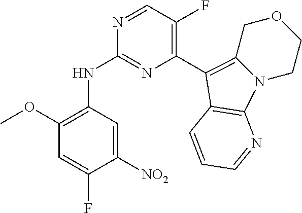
N12CCOCC1=C(C1=C(F)C=NC(NC3=C(OC)C=C(F)C([NO2])=C3)=N1)C1=C2N=CC=C1
